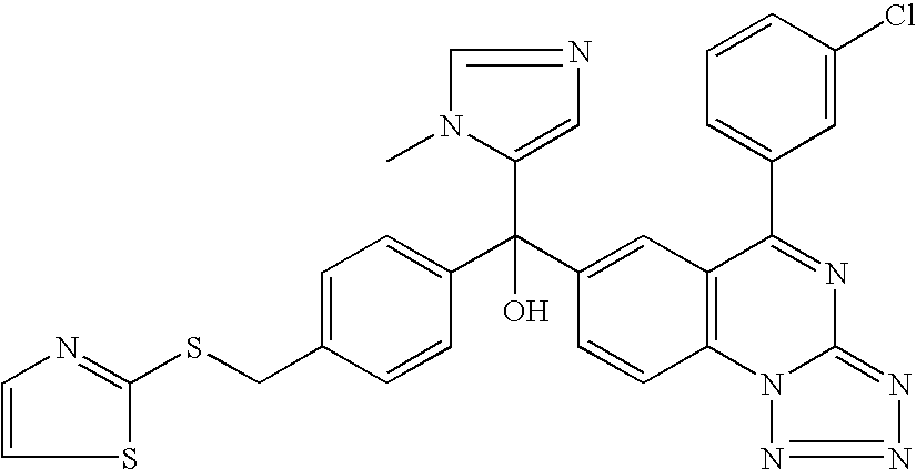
C1=CC(C(C2=CC3=C(C=C2)N2C(=NN=N2)N=C3C2=CC=CC(Cl)=C2)(C2=CN=CN2C)O)=CC=C1CSC1=NC=CS1
